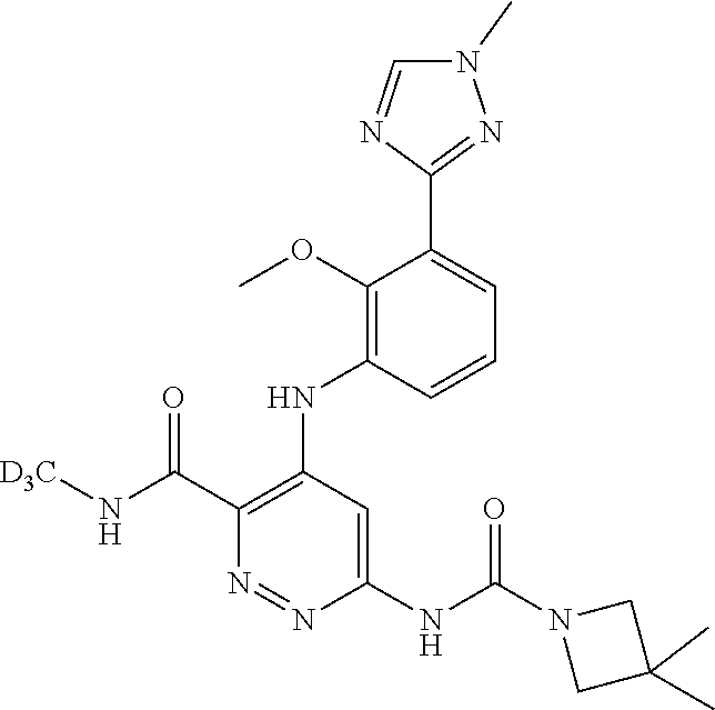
C1(C(N[D3C])=O)=C(NC2=C(OC)C(C3=NN(C)C=N3)=CC=C2)C=C(NC(N2CC(C)(C)C2)=O)N=N1
